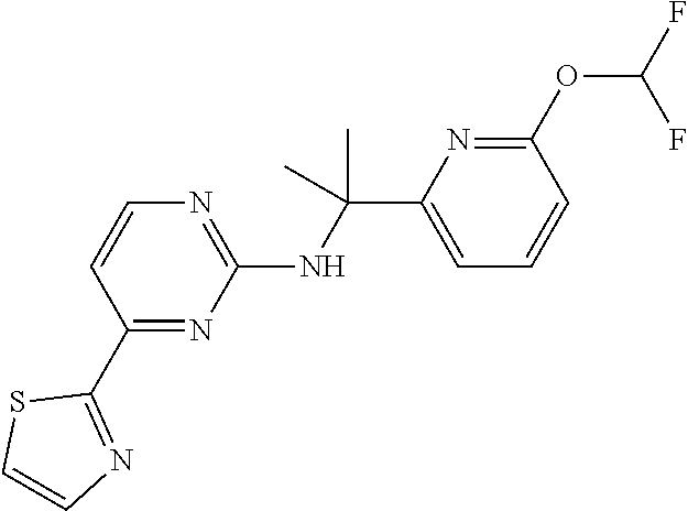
N(C(C1=CC=CC(OC(F)F)=N1)(C)C)C1=NC=CC(C2=NC=CS2)=N1
